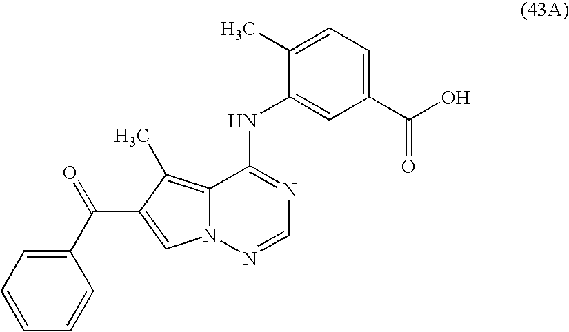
C1(NC2=CC(C(O)=O)=CC=C2C)=NC=NN2C1=C(C)C(C(=O)C1=CC=CC=C1)=C2
